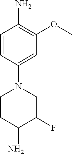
C1=CC(N2CCC(N)C(F)C2)=CC(OC)=C1N
